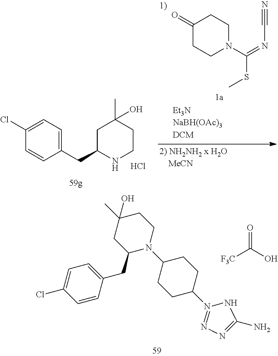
C1=CC(CC2N(C3CCC(N4=NN=C(N)N4)CC3)CCC(C)(O)C2)=CC=C1Cl.O=C(O)[F3C].C1(CC2NCCC(O)(C)C2)=CC=C(Cl)C=C1.Cl.C1(=O)CCN(C(=NC#N)SC)CC1
